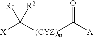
[X]C([(CYZ)m]C([A])=O)([R2])[R1]
